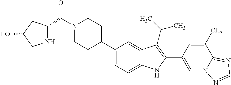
C(N1CCC(C2=CC=C3C(=C2)C(C(C)C)=C(C2=CN4C(=NC=N4)C(C)=C2)N3)CC1)(=O)C1NCC(O)C1
